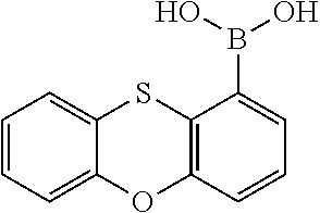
C12=CC=CC=C1OC1=C(S2)C(B(O)O)=CC=C1
